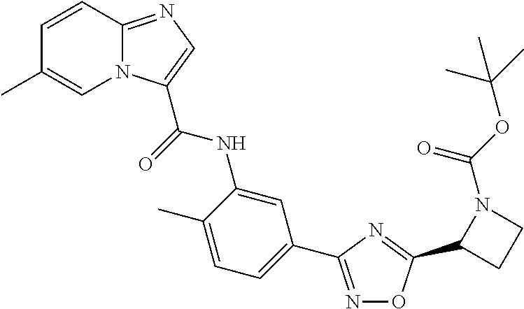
N1=C(C2=CC=C(C)C(NC(=O)C3=CN=C4N3C=C(C)C=C4)=C2)N=C(C2CCN2C(=O)OC(C)(C)C)O1
